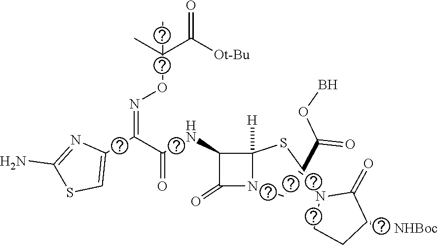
C1(C(C(=O)NC2C(=O)N3C2([H])SC(N2CCC([NHBoc])C2=O)(C(=O)OB)C3)=NOC(C(=O)[Ot-Bu])(C)C)=CSC(N)=N1
